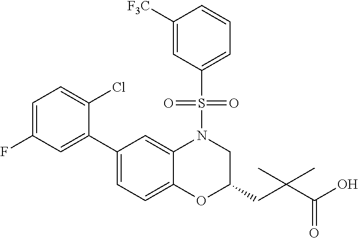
C1(C2=CC(F)=CC=C2Cl)=CC=C2C(=C1)N(S(C1=CC=CC([F3C])=C1)(=O)=O)CC(CC(C(O)=O)(C)C)O2
